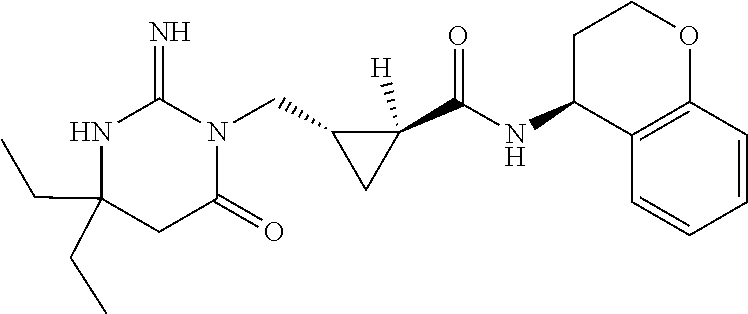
C(C1(CC)NC(=N)N(CC2C(C(NC3C4=C(OCC3)C=CC=C4)=O)([H])C2)C(=O)C1)C
